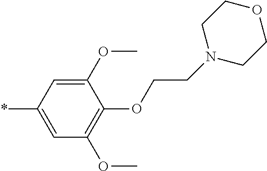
C1(OC)=CC(*)=CC(OC)=C1OCCN1CCOCC1
